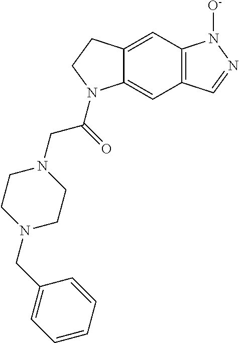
C12=C(C=NN1[O-])C=C1C(=C2)CCN1C(=O)CN1CCN(CC2=CC=CC=C2)CC1
